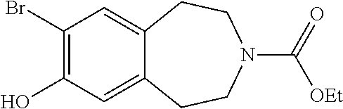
C1(O)=C(Br)C=C2C(=C1)CCN(C(=O)[OEt])CC2
